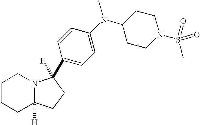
C1CCC2([H])N(C1)C(C1=CC=C(N(C3CCN(S(C)(=O)=O)CC3)C)C=C1)([H])CC2
